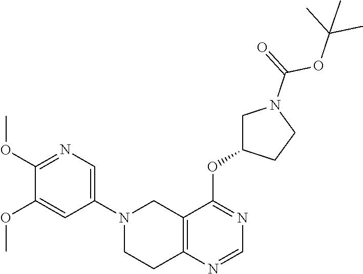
C1(OC)=NC=C(N2CC3=C(N=CN=C3OC3CN(C(=O)OC(C)(C)C)CC3)CC2)C=C1OC
